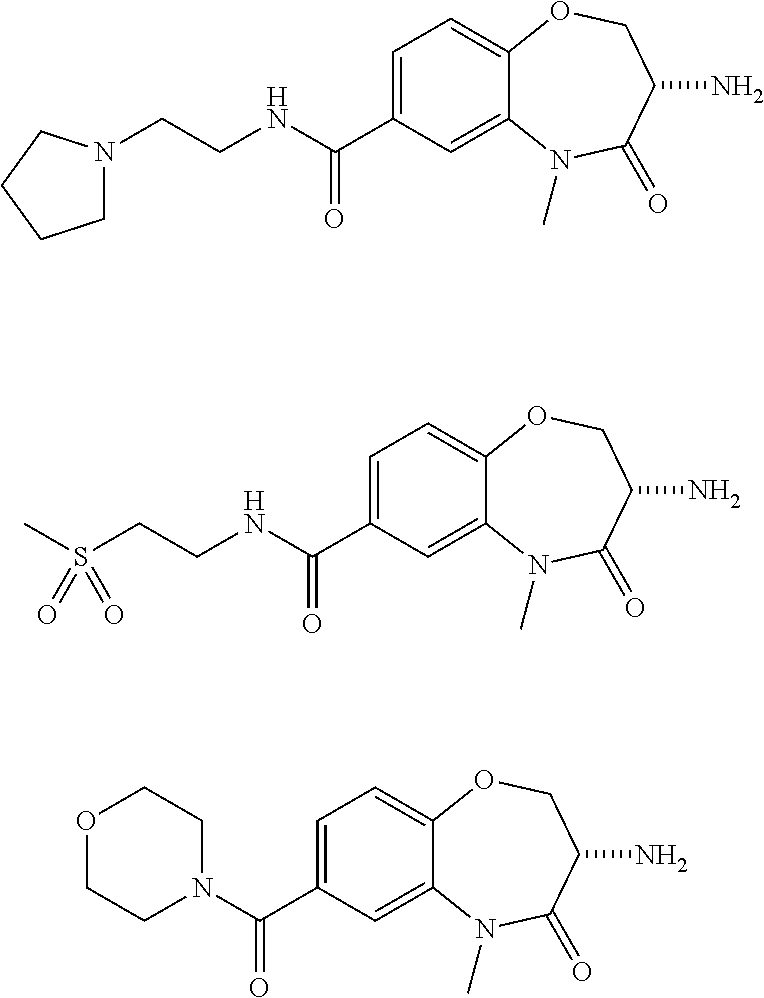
C1N(CCNC(C2=CC=C3C(=C2)N(C)C(=O)C(N)CO3)=O)CCC1.S(CCNC(C1=CC=C2C(=C1)N(C)C(=O)C(N)CO2)=O)(C)(=O)=O.N1(C(C2=CC=C3C(=C2)N(C)C(=O)C(N)CO3)=O)CCOCC1
